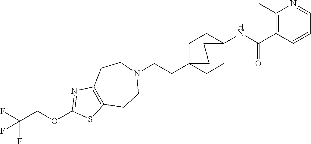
C1C2(CCN3CCC4=C(CC3)SC(OCC(F)(F)F)=N4)CCC(NC(C3=C(C)N=CC=C3)=O)(C1)CC2
